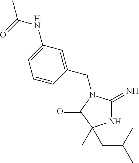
N1C(=N)N(CC2=CC(NC(C)=O)=CC=C2)C(=O)C1(CC(C)C)C
